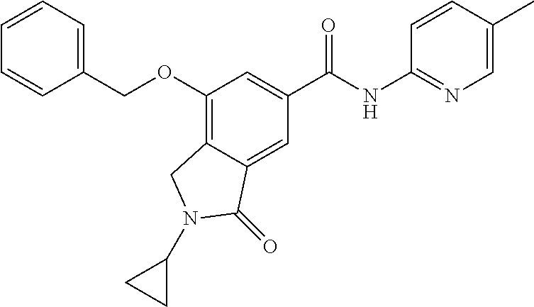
C1(NC(C2=CC(OCC3=CC=CC=C3)=C3C(=C2)C(=O)N(C2CC2)C3)=O)=NC=C(C)C=C1
